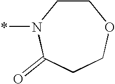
*N1CCOCCC1=O
